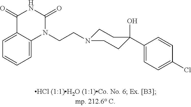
C1=C2C(=CC=C1)N(CCN1CCC(O)(C3=CC=C(Cl)C=C3)CC1)C(=O)NC2=O
